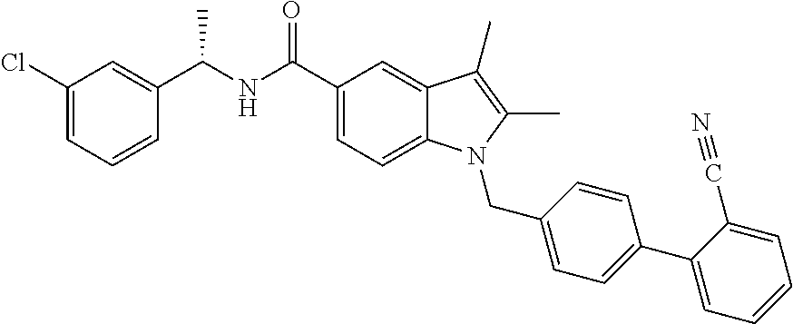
C1(Cl)=CC=CC(C(NC(C2=CC=C3C(=C2)C(C)=C(C)N3CC2=CC=C(C3=CC=CC=C3C#N)C=C2)=O)C)=C1
